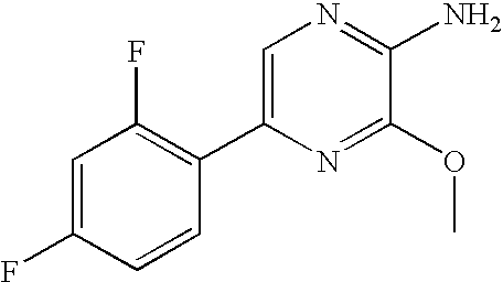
C1=C(F)C=CC(C2=CN=C(N)C(OC)=N2)=C1F
